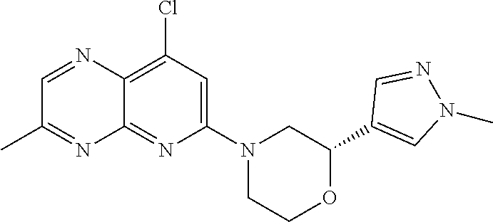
C1=NC2=C(Cl)C=C(N3CCOC(C4=CN(C)N=C4)C3)N=C2N=C1C
